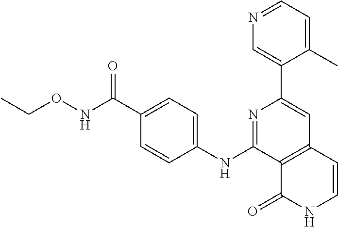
N1=C(NC2=CC=C(C(NOCC)=O)C=C2)C2=C(C=C1C1=CN=CC=C1C)C=CNC2=O
